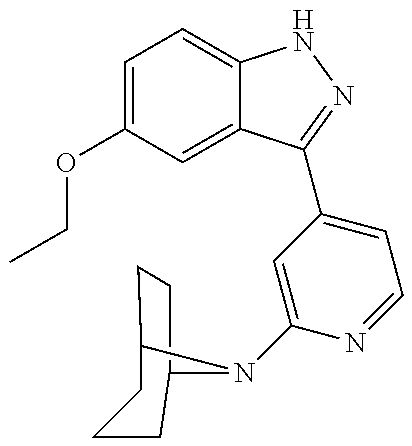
CCOC1=CC=C2C(=C1)C(C1=CC=NC(N3C4CCCC3CC4)=C1)=NN2
